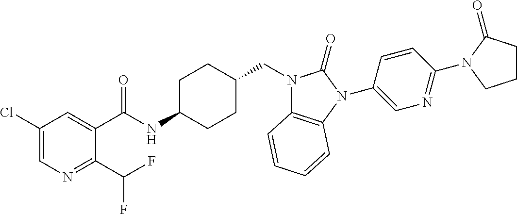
C1(Cl)=CN=C(C(F)F)C(C(NC2CCC(CN3C4=C(N(C5=CN=C(N6C(=O)CCC6)C=C5)C3=O)C=CC=C4)CC2)=O)=C1
